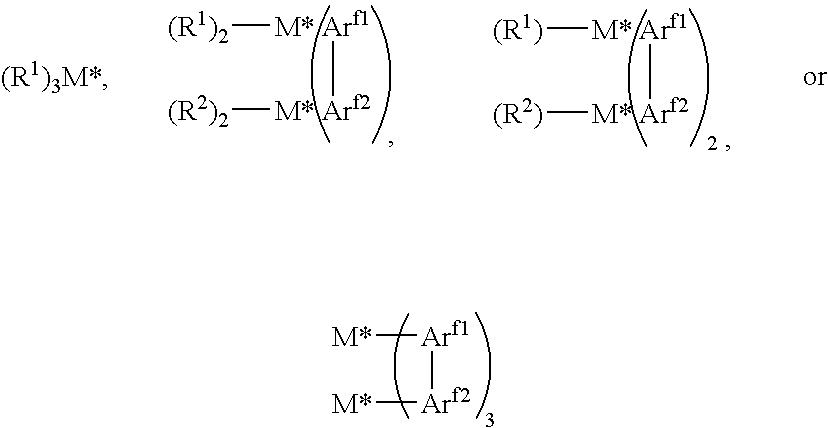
[(R1)2][M* Arf1][M* Arf2][(R2)2].[(R1)][M* Arf1][M* Arf2][(R2)].[ Arf1]([Arf2][M*])[M*]
